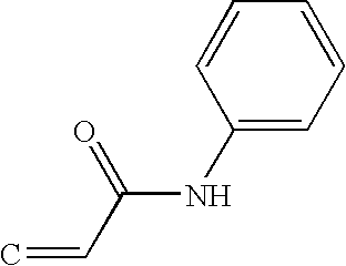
C(NC1=CC=CC=C1)(C=C)=O
